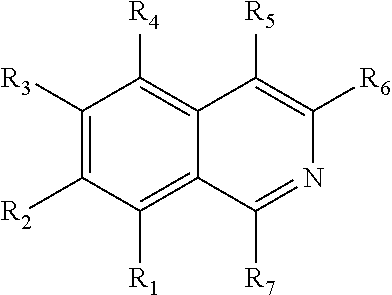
C1([R3])=C([R2])C([R1])=C2C(=C1[R4])C([R5])=C([R6])N=C2[R7]
